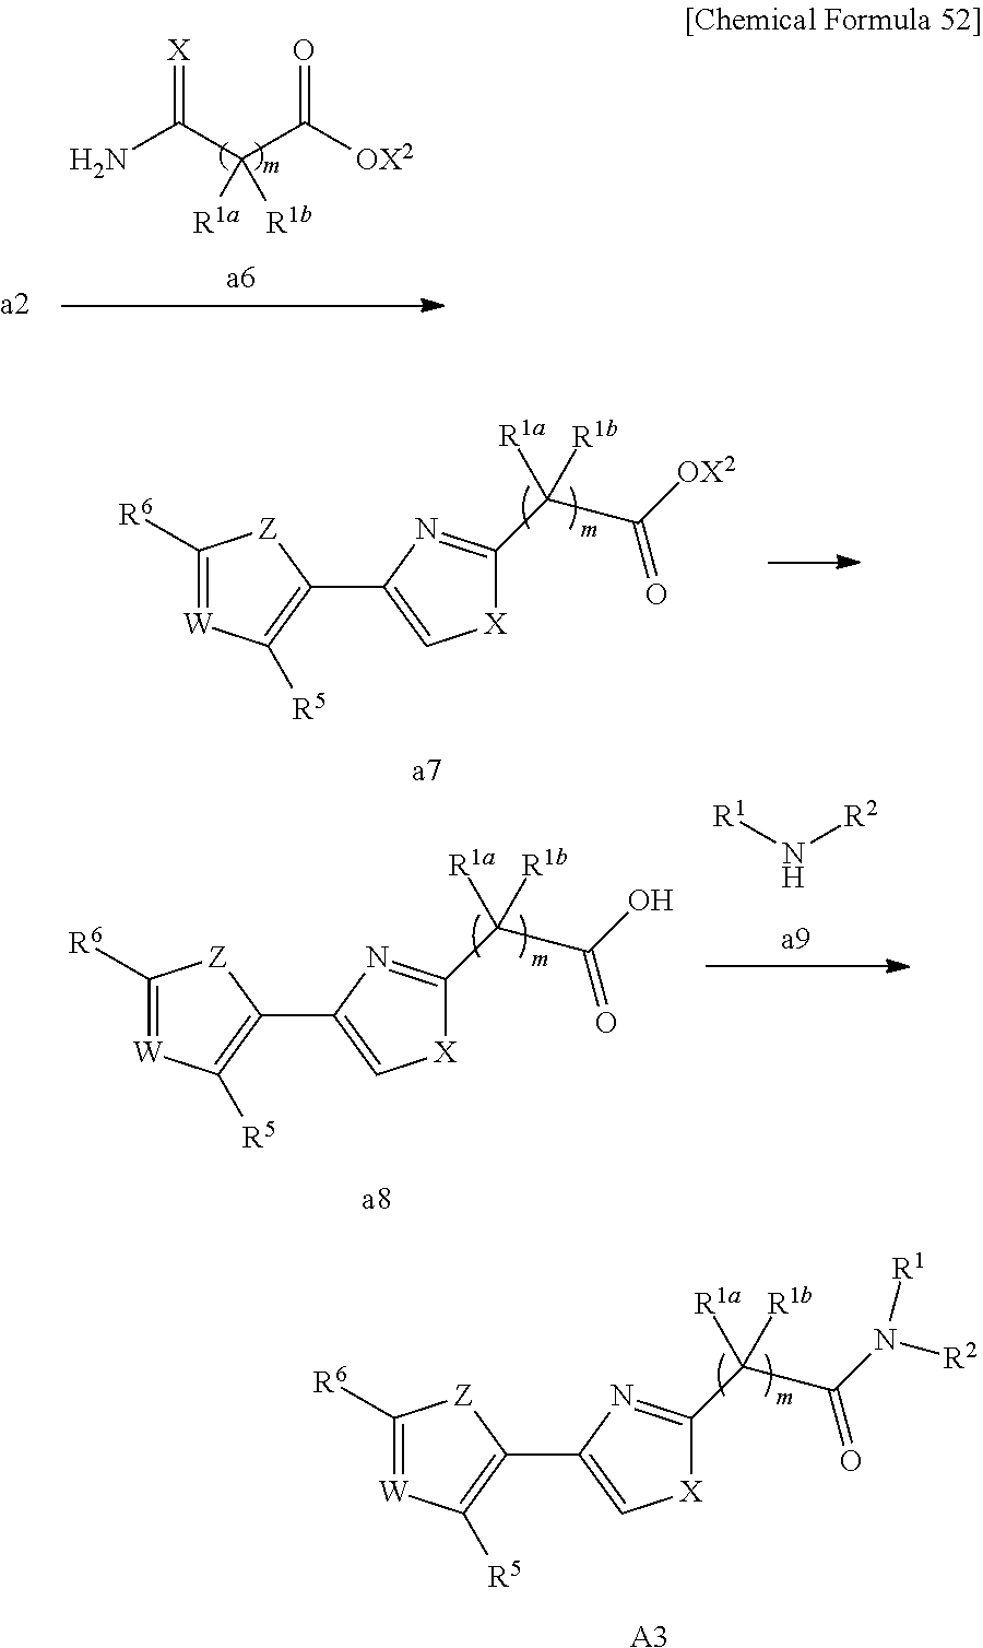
NC(C(C([OX2])=O)([R1b])[R1a])=[X].C1([R6])=[W]C([R5])=C(C2=C[X]C(C(C(=O)[OX2])([R1b])[R1a])=N2)[Z]1.C1([R6])=[W]C([R5])=C(C2=C[X]C(C(C(=O)O)([R1b])[R1a])=N2)[Z]1.[R1]N[R2].C1([R6])=[W]C([R5])=C(C2=C[X]C(C(C(=O)N([R2])[R1])([R1b])[R1a])=N2)[Z]1.[A3]
